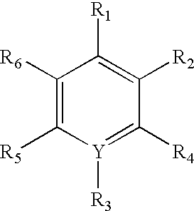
C1([R6])=C([R5])[Y]([R3])=C([R4])C([R2])=C1[R1]
